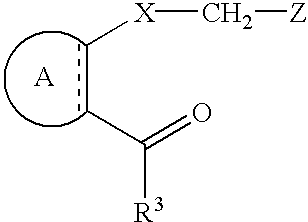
c(cC([R3])=O)[X]C[Z].[A]
